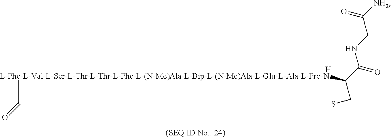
[L-Phe-L-Val-L-Ser-L-Thr-L-Thr-L-Phe-L-(N-Me)Ala-L-Bip-L-(N-Me)Ala-L-Glu-L-Ala-L-Pro-N]1C(C(=O)NCC([NH2])=O)CSC1=O.[H]
